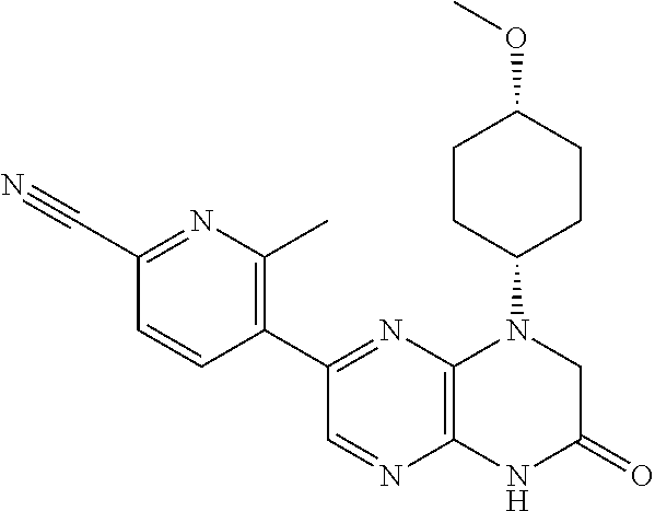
C1(C2=NC3=C(N=C2)NC(=O)CN3C2CCC(OC)CC2)=C(C)N=C(C#N)C=C1
